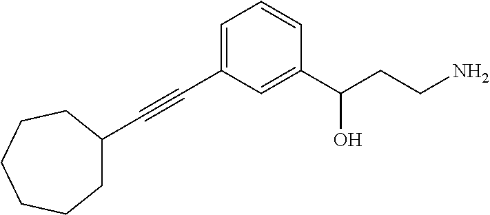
C1(C#CC2=CC=CC(C(CCN)O)=C2)CCCCCC1
